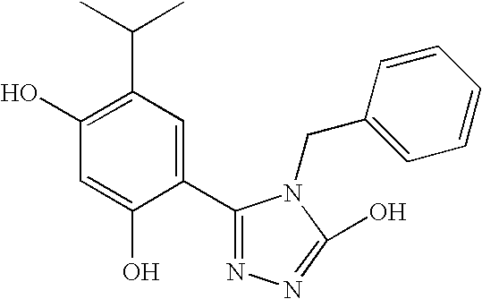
C1(O)=C(C(C)C)C=C(C2=NN=C(O)N2CC2=CC=CC=C2)C(O)=C1
